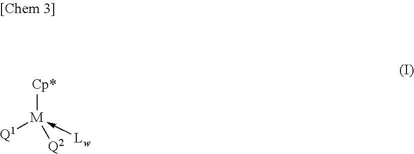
[Cp*][M]([Q1])([Q2])-[Lw]
